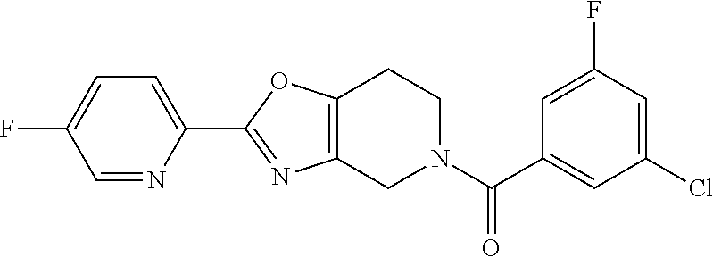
C1=NC(C2=NC3=C(O2)CCN(C(C2=CC(Cl)=CC(F)=C2)=O)C3)=CC=C1F
